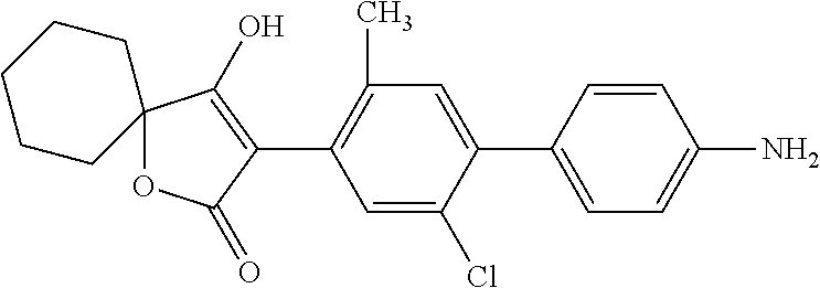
C1=CC(C2=CC(C)=C(C3=C(O)C4(OC3=O)CCCCC4)C=C2Cl)=CC=C1N
